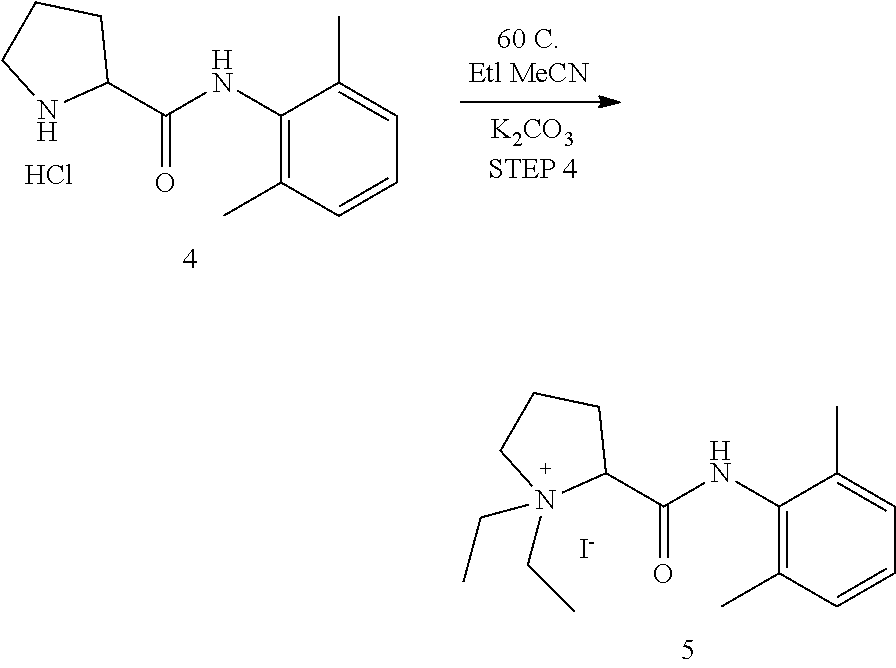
C1(NC(C2CCCN2)=O)=C(C)C=CC=C1C.Cl.C1(NC(C2CCCN2(CC)CC)=O)=C(C)C=CC=C1C.[I-]
